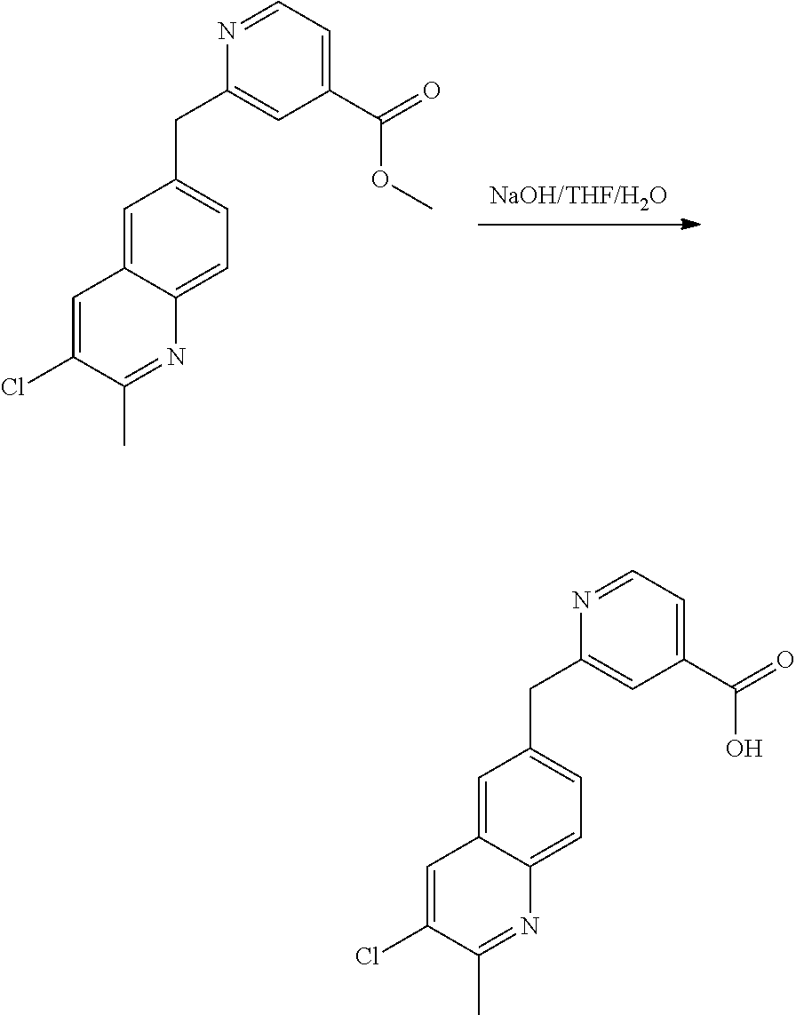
C1=C2C(=CC=C1CC1=CC(C(=O)OC)=CC=N1)N=C(C)C(Cl)=C2.C1=C2C(=CC=C1CC1=CC(C(=O)O)=CC=N1)N=C(C)C(Cl)=C2
